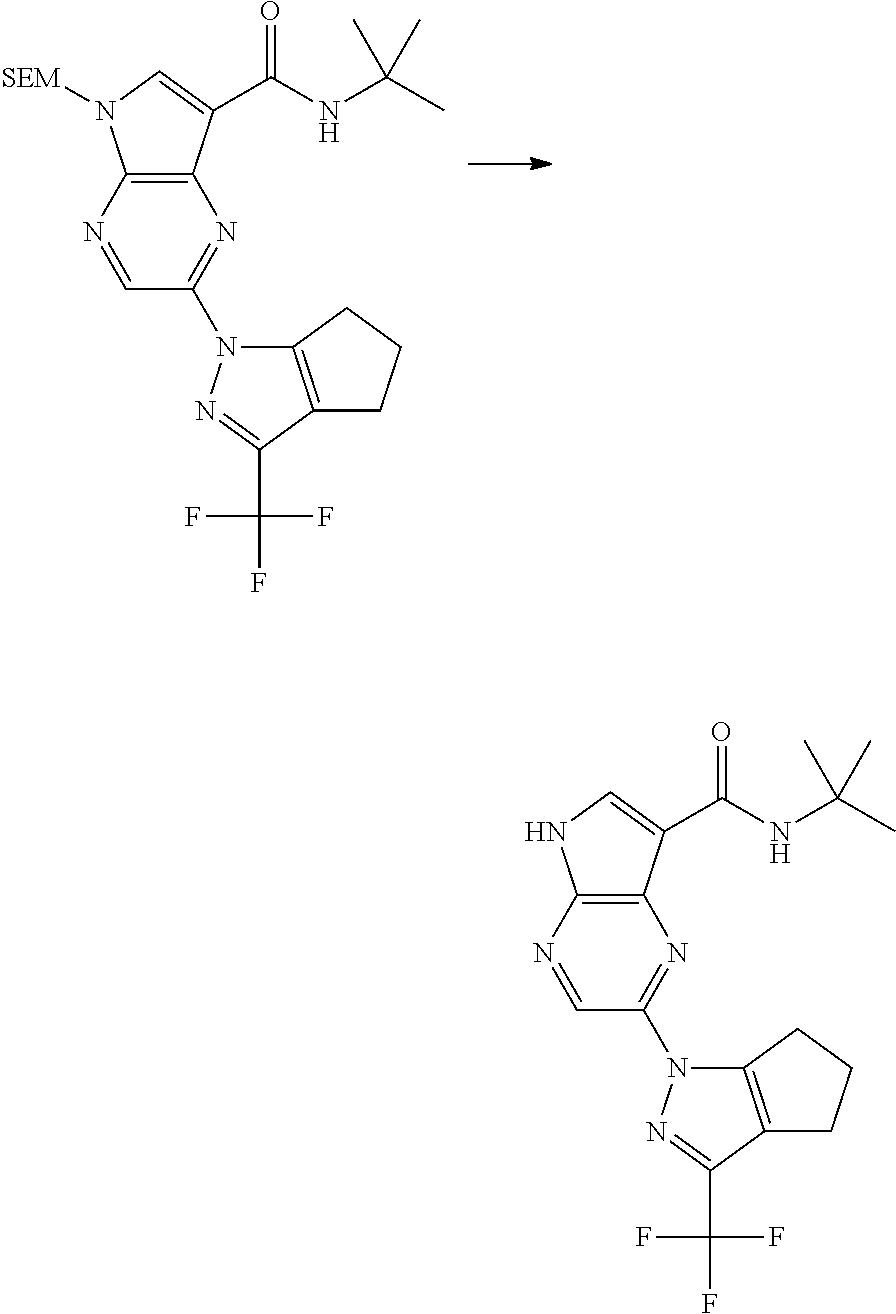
C12=C(C(C(NC(C)(C)C)=O)=CN1[SEM])N=C(N1C3=C(C(C(F)(F)F)=N1)CCC3)C=N2.C12=C(C(C(NC(C)(C)C)=O)=CN1)N=C(N1C3=C(C(C(F)(F)F)=N1)CCC3)C=N2
